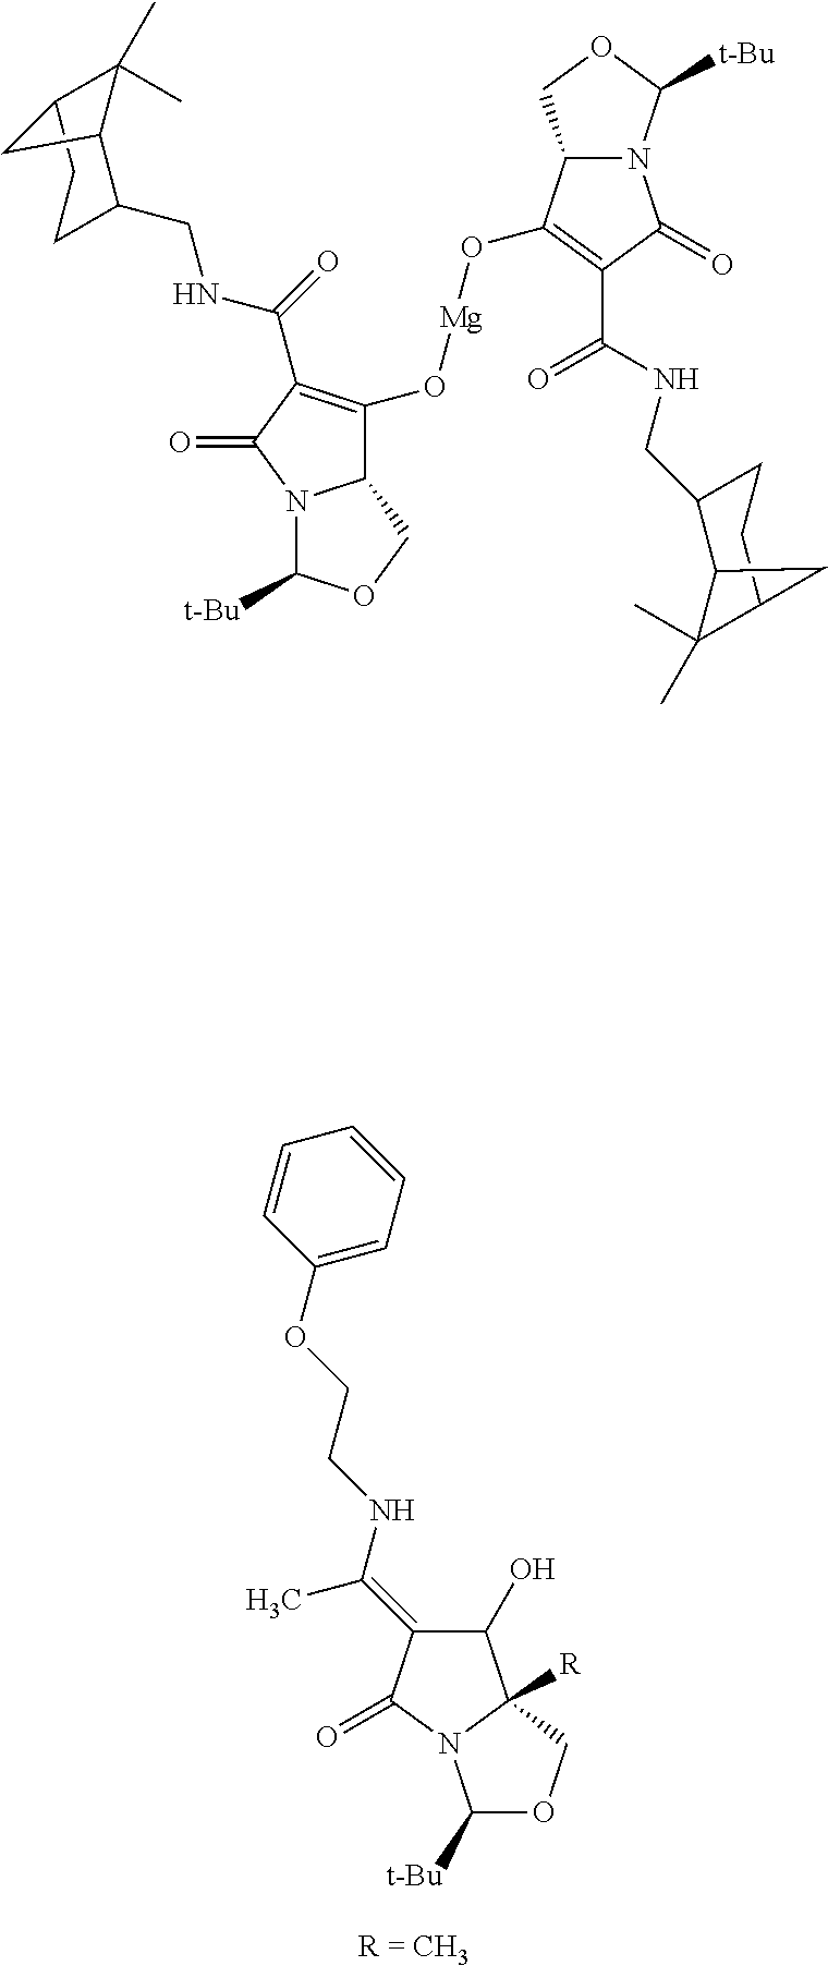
C1(O)C(=C(NCCOC2=CC=CC=C2)C)C(=O)N2C1([R])COC2[t-Bu].C12N(C([t-Bu])OC1)C(=O)C(C(NCC1CCC3C(C)(C)C1C3)=O)=C2O[Mg]OC1=C(C(=O)NCC2CCC3C(C)(C)C2C3)C(=O)N2C1COC2[t-Bu]
